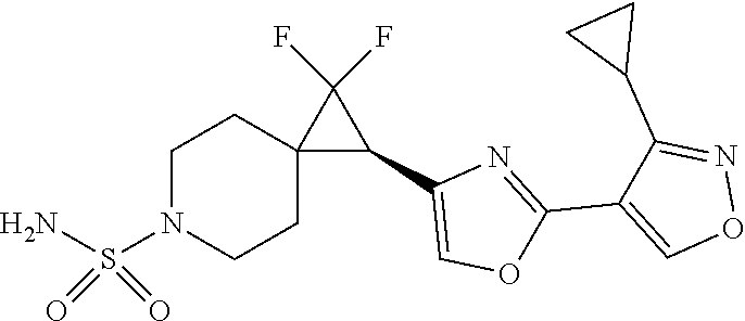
C1(C2=COC(C3=CON=C3C3CC3)=N2)C(F)(F)C12CCN(S(N)(=O)=O)CC2
